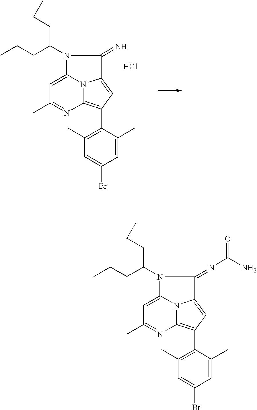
C1=C2N3C(=C(C4=C(C)C=C(Br)C=C4C)C=C3C(=NC(N)=O)N2C(CCC)CCC)N=C1C.C1=C2N3C(=C(C4=C(C)C=C(Br)C=C4C)C=C3C(=N)N2C(CCC)CCC)N=C1C.Cl
